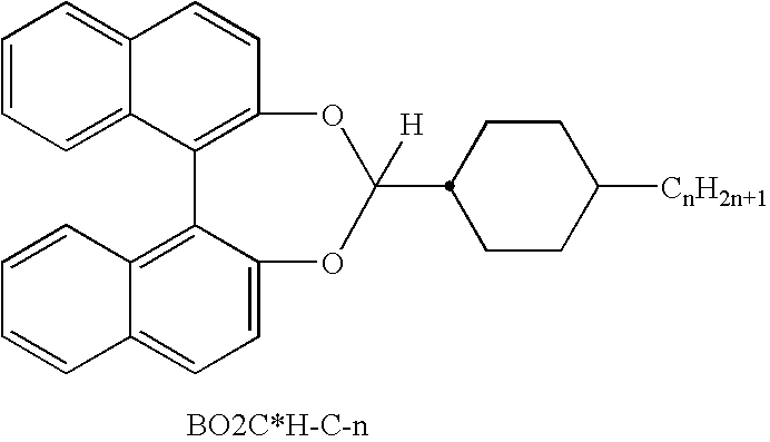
C1=CC=C2C(=C1)C=CC1=C2C2=C3C(=CC=C2OC([H])(C2CCC([CnH2n+1])CC2)O1)C=CC=C3
